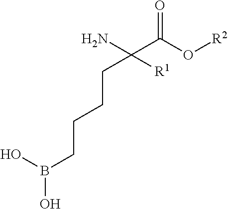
C(C(O[R2])=O)(N)([R1])CCCCB(O)O
